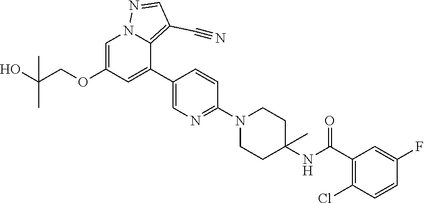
C1=C(OCC(O)(C)C)C=C(C2=CN=C(N3CCC(NC(C4=C(Cl)C=CC(F)=C4)=O)(C)CC3)C=C2)C2=C(C#N)C=NN12
